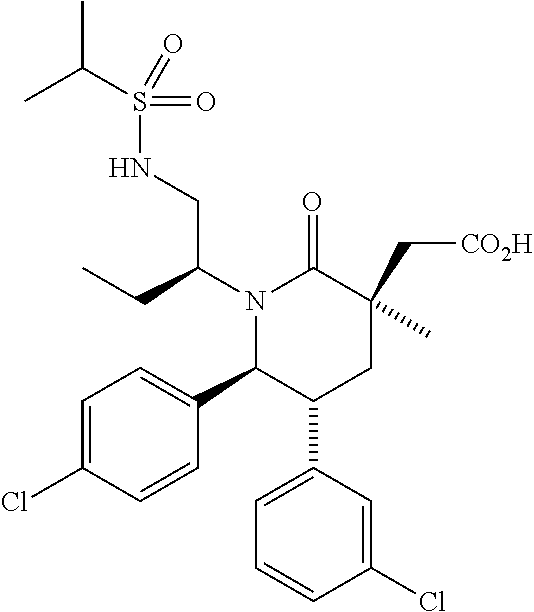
N1(C(CC)CNS(=O)(C(C)C)=O)C(C2=CC=C(Cl)C=C2)C(C2=CC=CC(Cl)=C2)CC(C[CO2H])(C)C1=O
